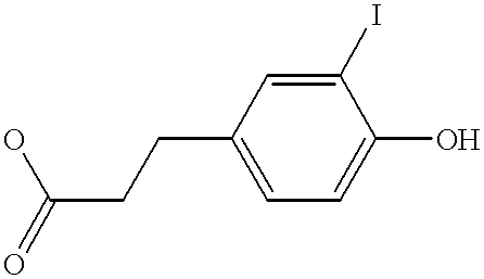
C1(CCC(=O)O)=CC=C(O)C(I)=C1
